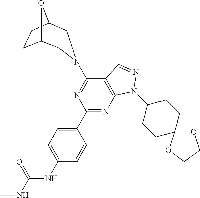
C1(C2=CC=C(NC(NC)=O)C=C2)=NC2=C(C(N3CC4CCC(O4)C3)=N1)C=NN2C1CCC2(CC1)OCCO2
